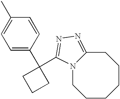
N12CCCCCCC1=NN=C2C1(C2=CC=C(C)C=C2)CCC1
